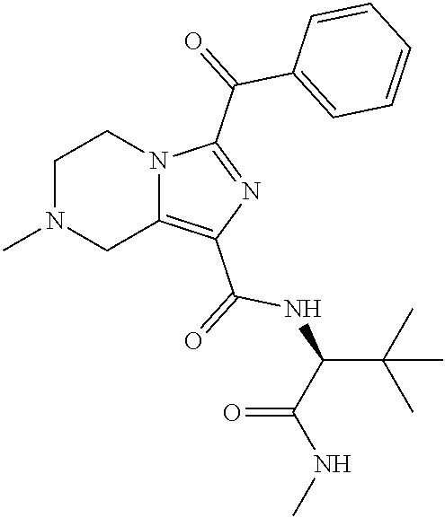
N12C(=C(C(=O)NC(C(C)(C)C)C(NC)=O)N=C1C(=O)C1=CC=CC=C1)CN(C)CC2
